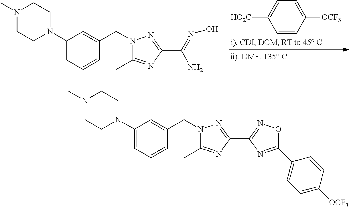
C1=CC([OCF3])=CC=C1[HO2C].C1(N2CCN(C)CC2)=CC=CC(CN2C(C)=NC(C(=NO)N)=N2)=C1.C1(N2CCN(C)CC2)=CC=CC(CN2C(C)=NC(C3=NOC(C4=CC=C([OCF3])C=C4)=N3)=N2)=C1
